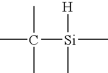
CC([Si](C)([H])C)(C)C
